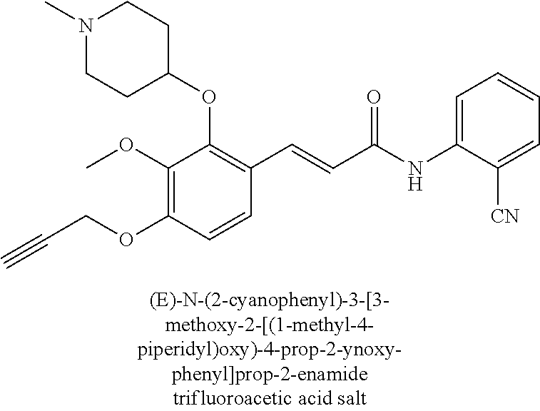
C1(OC)=C(OCC#C)C=CC(C=CC(NC2=CC=CC=C2[CN])=O)=C1OC1CCN(C)CC1
